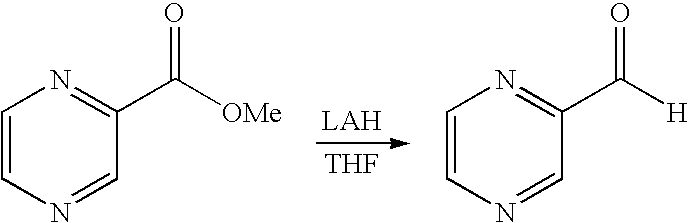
C1=CN=CC(C([OMe])=O)=N1.[THF].C1=CN=CC(C([H])=O)=N1
